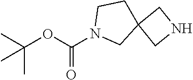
N1(C(OC(C)(C)C)=O)CC2(CC1)CNC2
